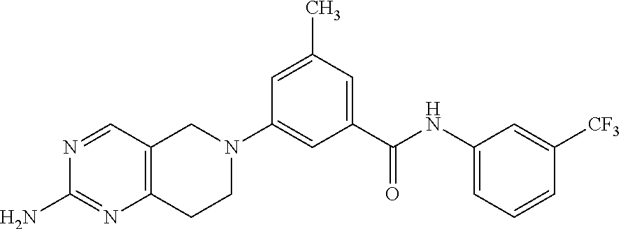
N1=CC2=C(N=C1N)CCN(C1=CC(C(NC3=CC=CC([CF3])=C3)=O)=CC(C)=C1)C2
